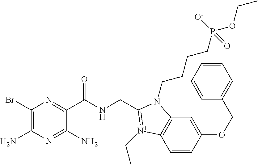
C1(Br)=C(N)N=C(N)C(C(NCC2=[N+](CC)C3=C(C=C(OCC4=CC=CC=C4)C=C3)N2CCCCP(OCC)([O-])=O)=O)=N1
